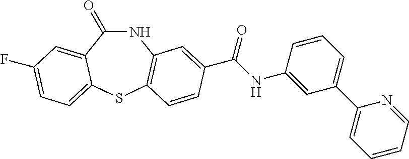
C1(=O)NC2=C(SC3=CC=C(F)C=C13)C=CC(C(NC1=CC(C3=CC=CC=N3)=CC=C1)=O)=C2
